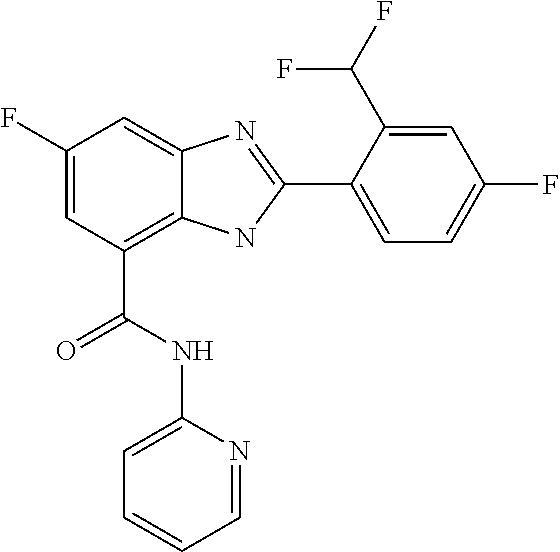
C1(F)=CC(C(=O)NC2=CC=CC=N2)=C2C(=C1)N=C(C1=CC=C(F)C=C1C(F)F)N2
